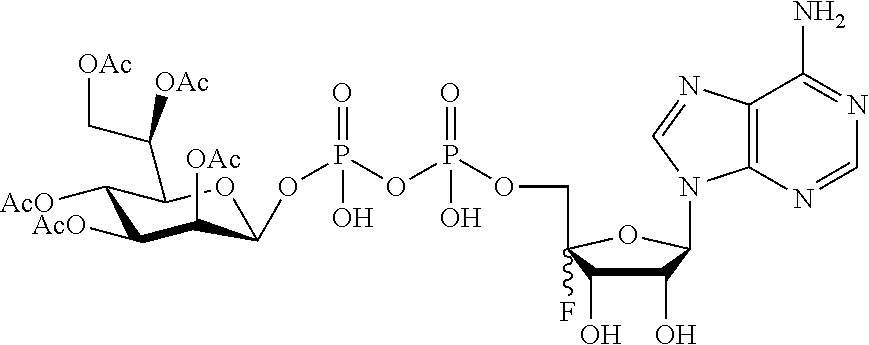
P(=O)(OP(OCC1(F)C(O)C(O)C(N2C3=C(C(N)=NC=N3)N=C2)O1)(=O)O)(O)OC1C([OAc])C([AcO])C([AcO])C(C(C[OAc])[OAc])O1
